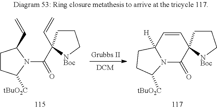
C1CC(C=C)(C(=O)N2C([tBuO2C])CCC2C=C)[NBoc]C1.C1CC2([NBoc]C1)C(=O)N1C([tBuO2C])CCC1([H])C=C2
